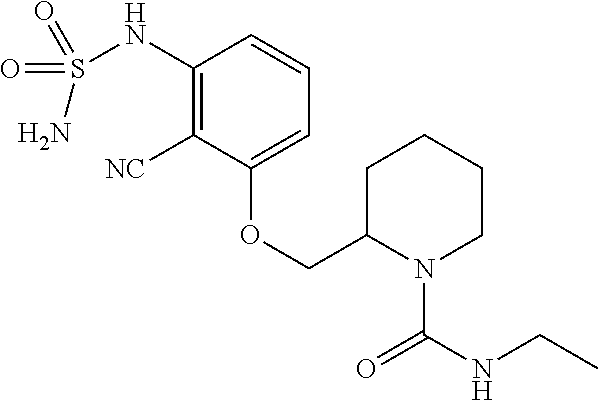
C1(NS(N)(=O)=O)=C([NC])C(OCC2N(C(NCC)=O)CCCC2)=CC=C1
